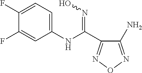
C1(F)=CC=C(NC(C2=NON=C2N)=NO)C=C1F
